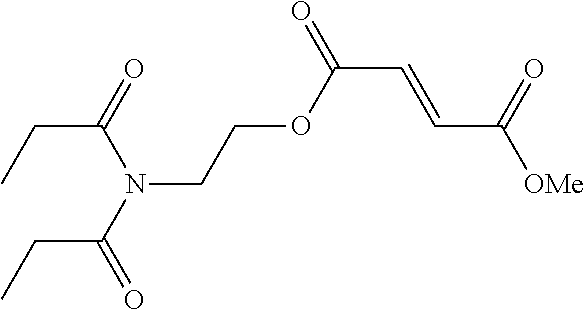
N(CCOC(C=CC([OMe])=O)=O)(C(CC)=O)C(=O)CC
